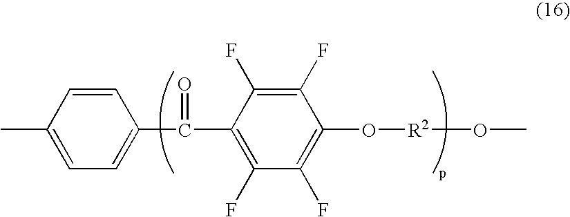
C1=CC(C)=CC=C1C(C1=C(F)C(F)=C(O[R2]OC)C(F)=C1F)=O
